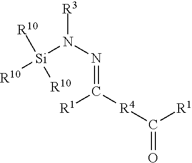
[Si](N(N=C([R4]C(=O)[R1])[R1])[R3])([R10])([R10])[R10]
